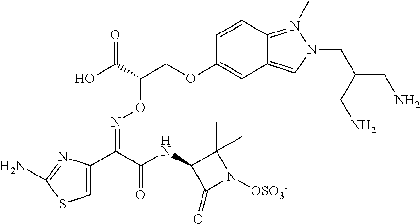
C1=C(C(C(NC2C(=O)N([OSO3-])C2(C)C)=O)=NOC(COC2=CC3=CN(CC(CN)CN)N(C)=C3C=C2)C(O)=O)N=C(N)S1
